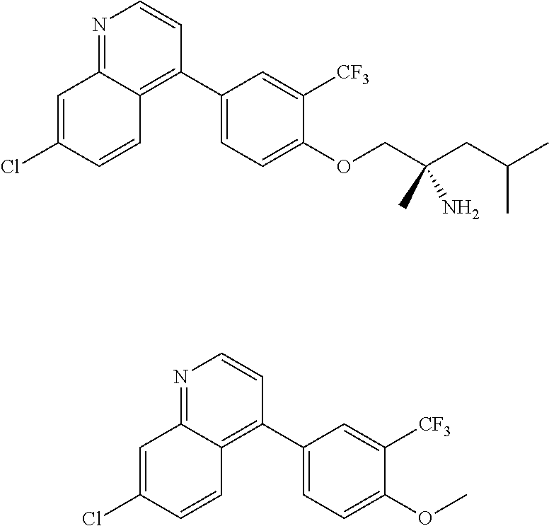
C1(C2=C3C(=NC=C2)C=C(Cl)C=C3)=CC=C(OCC(CC(C)C)(N)C)C([CF3])=C1.C1(C2=C3C(=NC=C2)C=C(Cl)C=C3)=CC=C(OC)C([CF3])=C1
